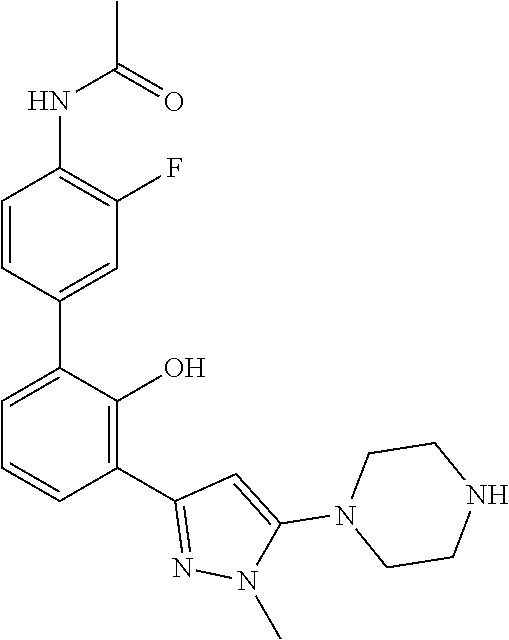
N(C1=C(F)C=C(C2=CC=CC(C3=NN(C)C(N4CCNCC4)=C3)=C2O)C=C1)C(=O)C
